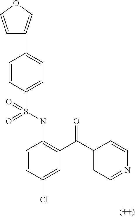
C1=CC(S(NC2=C(C(C3=CC=NC=C3)=O)C=C(Cl)C=C2)(=O)=O)=CC=C1C1=COC=C1
